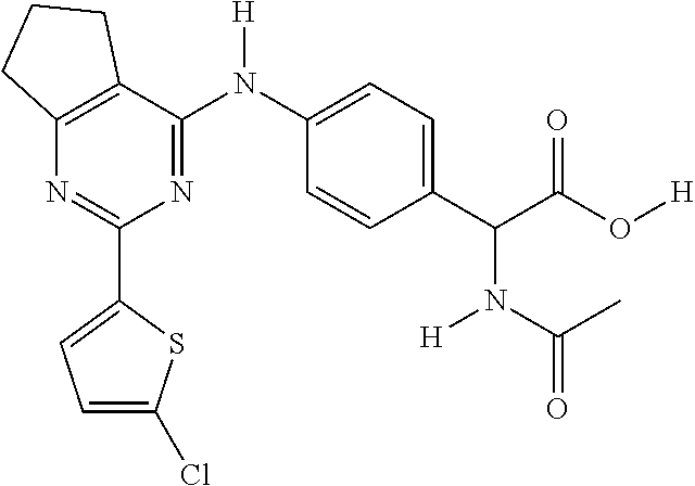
C1(C2=CC=C(Cl)S2)=NC2=C(C(N(C3=CC=C(C(C(O[H])=O)N([H])C(C)=O)C=C3)[H])=N1)CCC2
